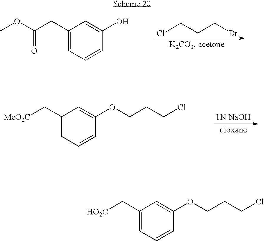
COC(CC1=CC=CC(O)=C1)=O.ClCCCBr.C1(C[MeO2C])=CC=CC(OCCCCl)=C1.C1(C[HO2C])=CC=CC(OCCCCl)=C1
